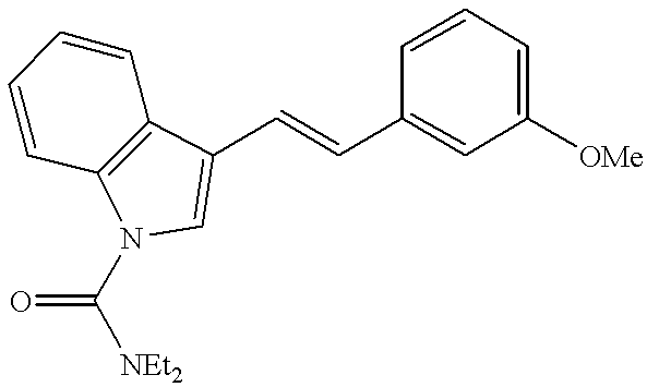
C1=CC=C([OMe])C=C1C=CC1=CN(C([NEt2])=O)C2=C1C=CC=C2
